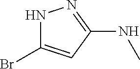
N1C(Br)=CC(NC)=N1
